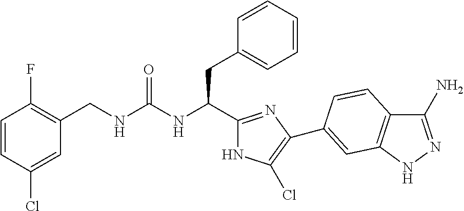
C(NC(CC1=CC=CC=C1)C1=NC(C2=CC3=C(C(N)=NN3)C=C2)=C(Cl)N1)(=O)NCC1=C(F)C=CC(Cl)=C1
